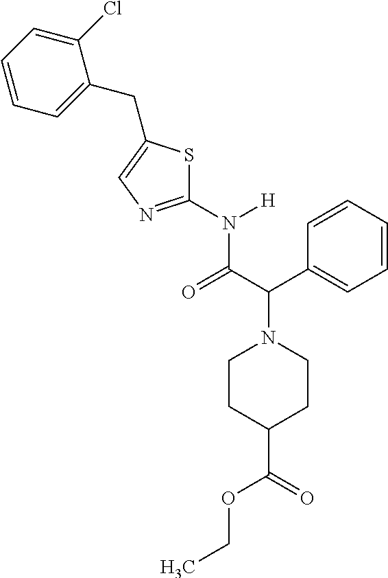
C1(Cl)=CC=CC=C1CC1=CN=C(N([H])C(C(C2=CC=CC=C2)N2CCC(C(=O)OCC)CC2)=O)S1
